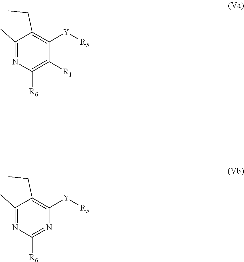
C1(C)=NC([R6])=C([R1])C([Y][R5])=C1CC.C1(C)=NC([R6])=NC([Y][R5])=C1CC
